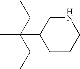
C1CCNCC1C(C)(CC)CC
